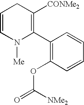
C1=CN([Me])C(C2=C(OC(=O)[NMe2])C=CC=C2)=C([CONMe2])C1
